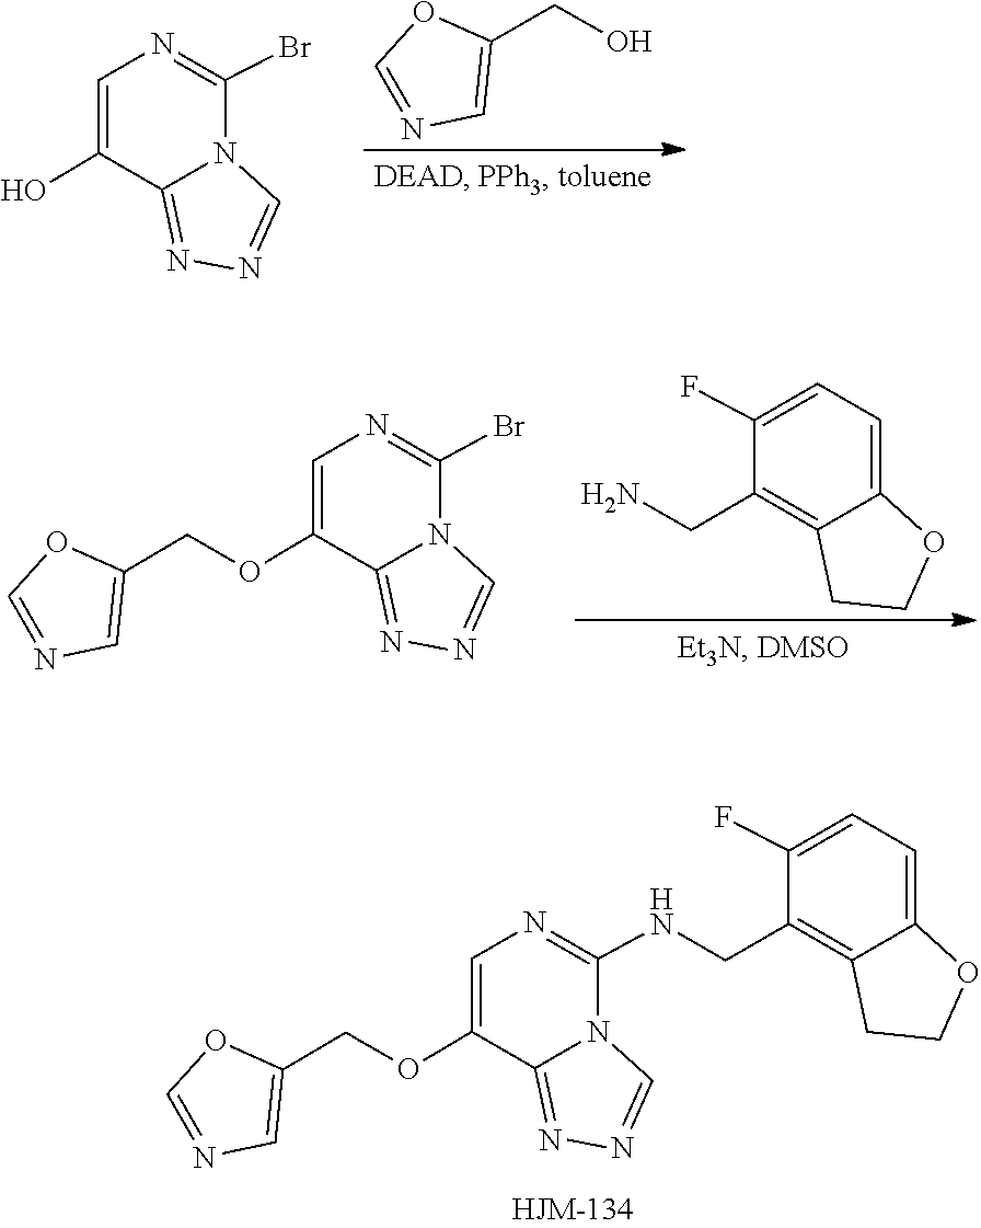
N1=CN2C(NCC3=C4C(=CC=C3F)OCC4)=NC=C(OCC3=CN=CO3)C2=N1.C1=NC=C(CO)O1.N1=C2N(C(Br)=NC=C2O)C=N1.C1=C(F)C(CN)=C2C(=C1)OCC2.N1=CN2C(Br)=NC=C(OCC3=CN=CO3)C2=N1
